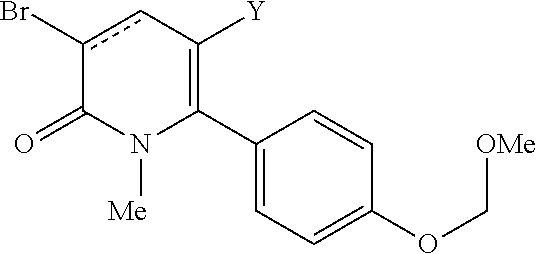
C1(C2=C([Y])cc(Br)C(=O)N2[Me])=CC=C(OC[OMe])C=C1
